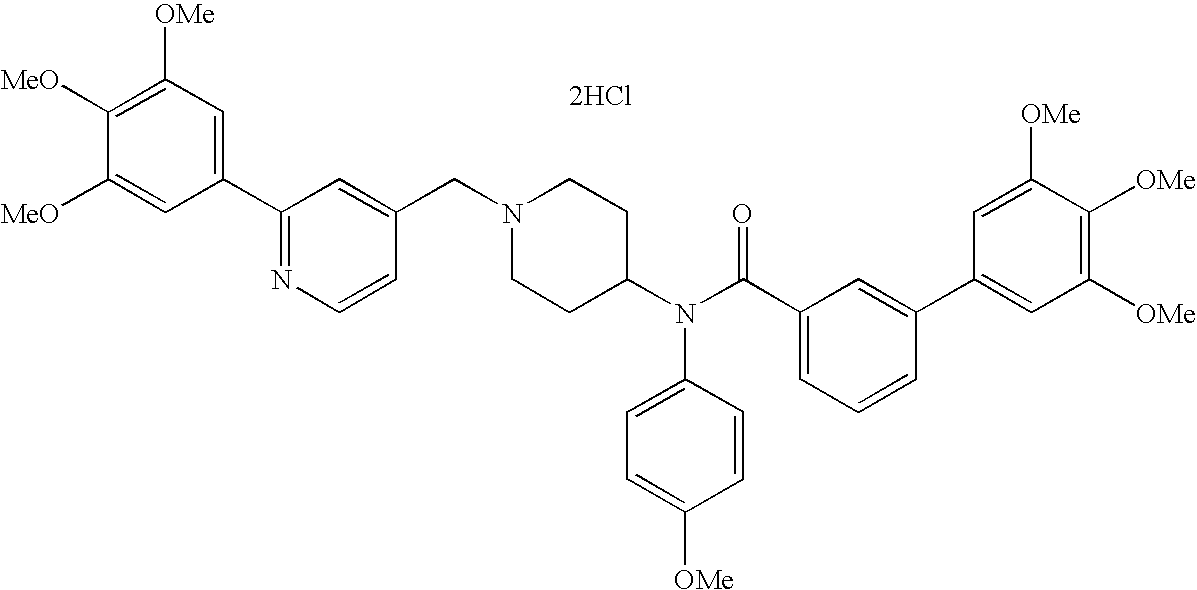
C1=C([MeO])C([MeO])=C([OMe])C=C1C1=NC=CC(CN2CCC(N(C(C3=CC=CC(C4=CC([OMe])=C([OMe])C([OMe])=C4)=C3)=O)C3=CC=C([OMe])C=C3)CC2)=C1.[2HCl]
